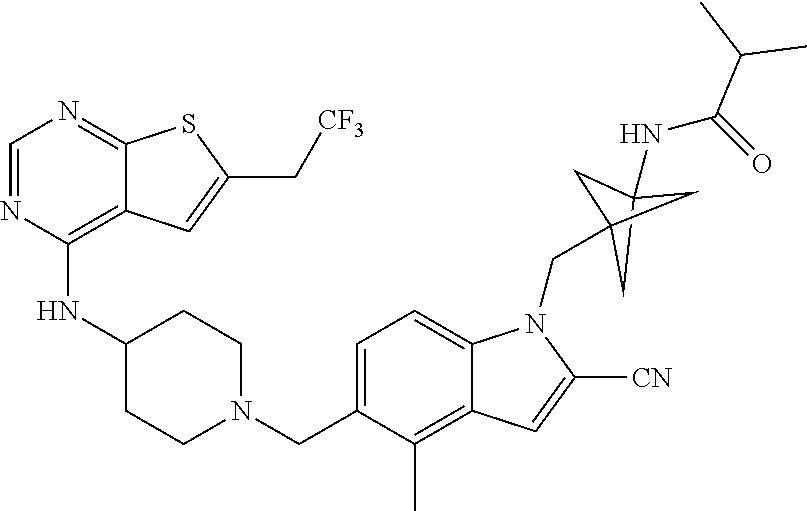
C1=NC(NC2CCN(CC3=CC=C4C(=C3C)C=C([CN])N4CC34CC(NC(=O)C(C)C)(C3)C4)CC2)=C2C(=N1)SC(C[CF3])=C2
